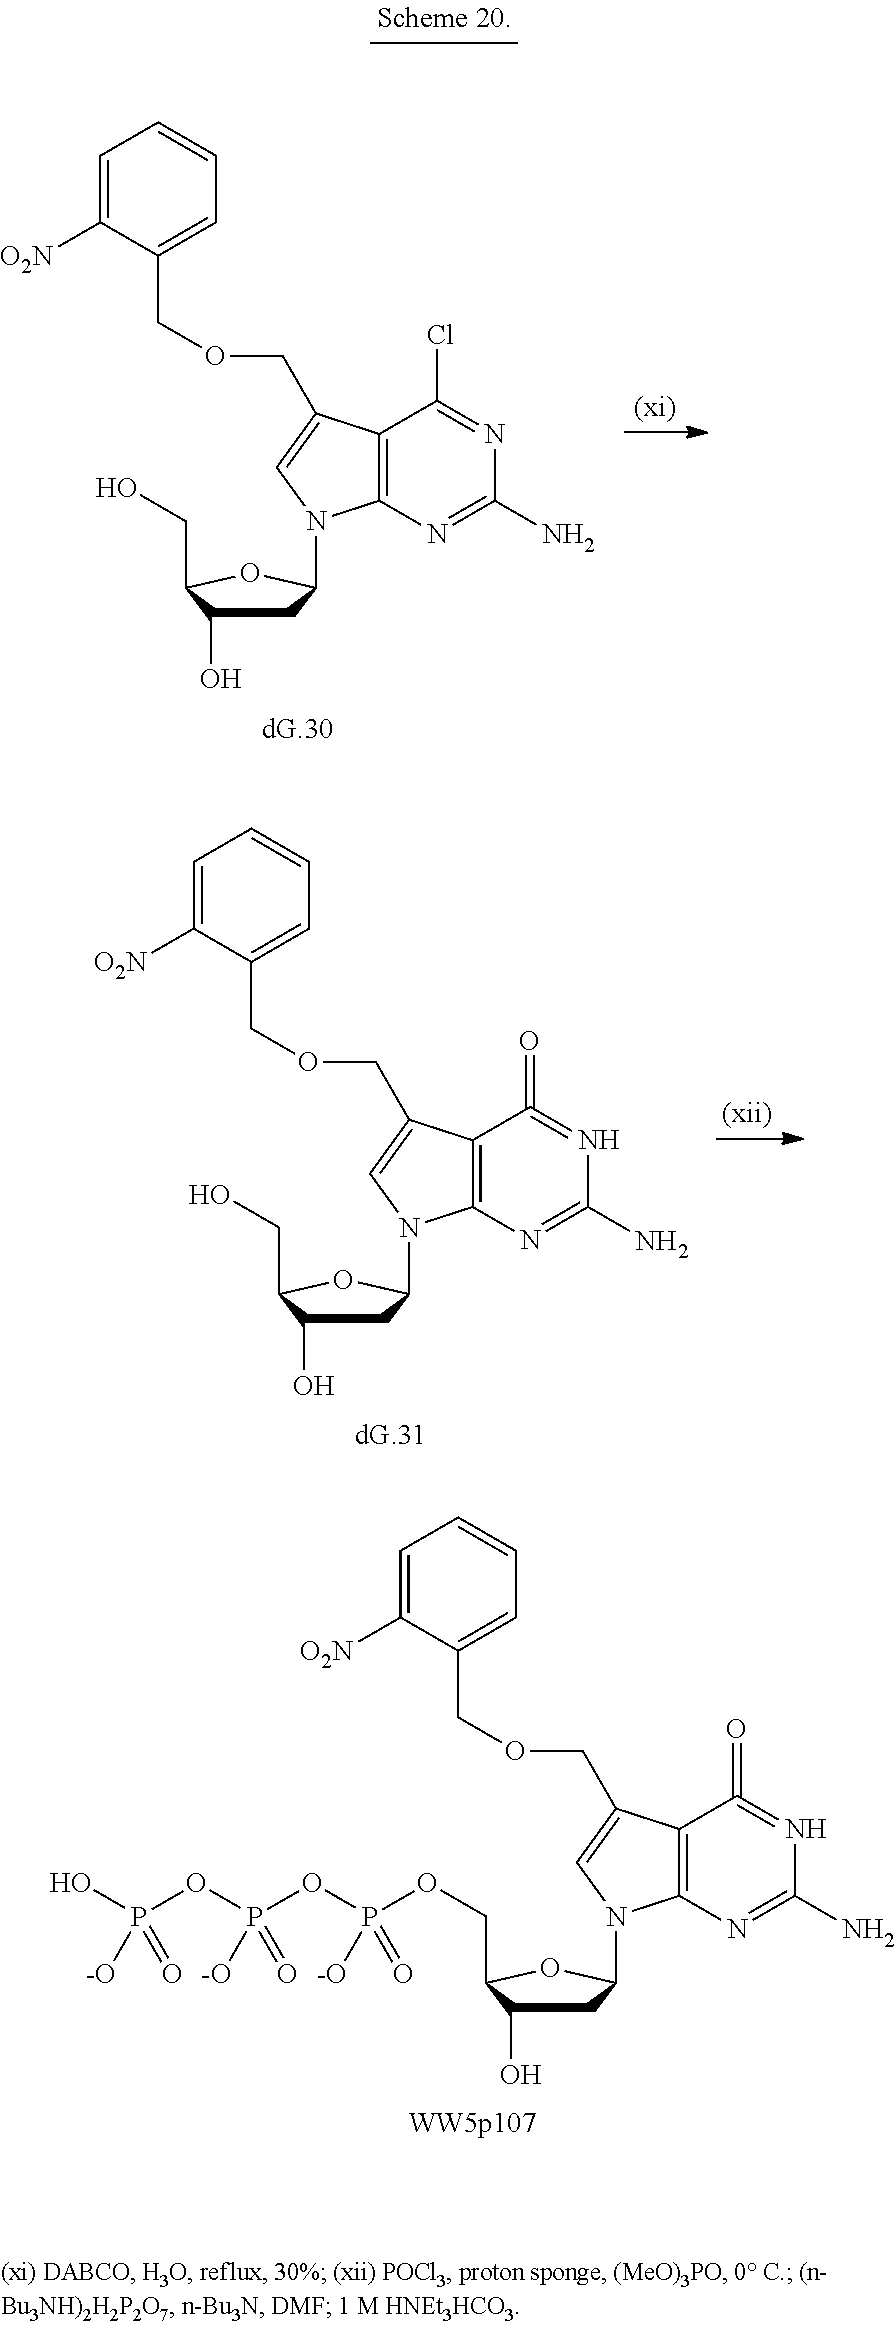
C1C(O)C(CO)OC1N1C2=C(C(Cl)=NC(N)=N2)C(COCC2=CC=CC=C2[O2N])=C1.C1C(O)C(CO)OC1N1C2=C(C(=O)=NC(N)=N2)C(COCC2=CC=CC=C2[O2N])=C1.C1C(O)C(COP(OP(OP(O)([-O])=O)([-O])=O)([-O])=O)OC1N1C2=C(C(=O)=NC(N)=N2)C(COCC2=CC=CC=C2[O2N])=C1
